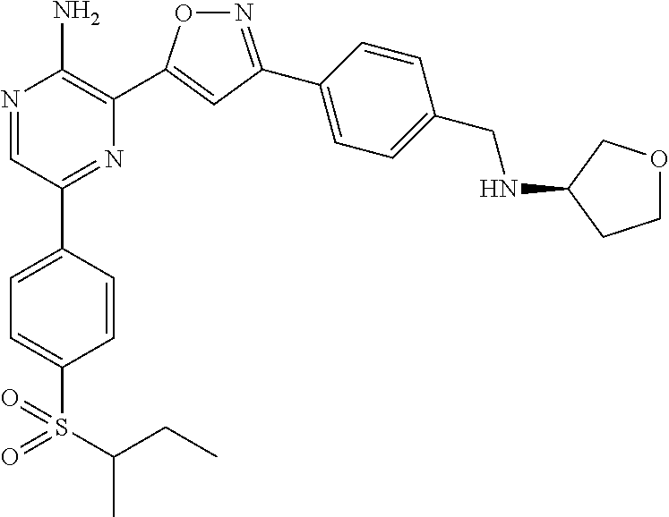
N1=C(C2=CC=C(CNC3CCOC3)C=C2)C=C(C2=C(N)N=CC(C3=CC=C(S(=O)(=O)C(CC)C)C=C3)=N2)O1
